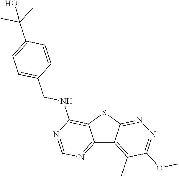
C12=NC=NC(NCC3=CC=C(C(C)(C)O)C=C3)=C1SC1=NN=C(OC)C(C)=C21
